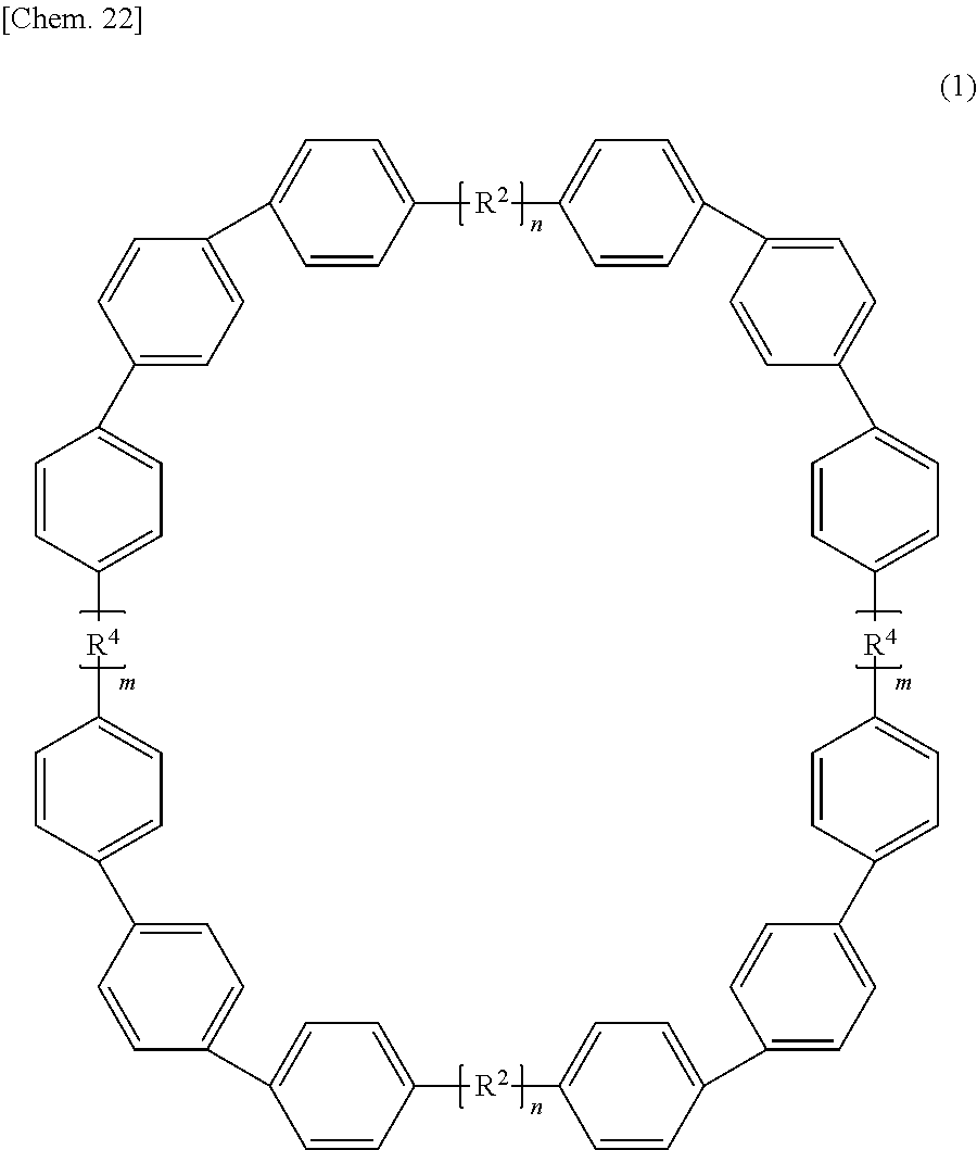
C12=CC=C(C=C1)C1=CC=C(C=C1)C1=CC=C(C=C1)[R4]C1=CC=C(C=C1)C1=CC=C(C=C1)C1=CC=C(C=C1)[R2]C1=CC=C(C3=CC=C(C4=CC=C([R4]C5=CC=C(C6=CC=C(C7=CC=C([R2]2)C=C7)C=C6)C=C5)C=C4)C=C3)C=C1
